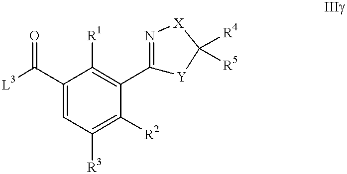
[L3]C(C1=CC([R3])=C([R2])C(C2=N[X]C([R4])([R5])[Y]2)=C1[R1])=O
